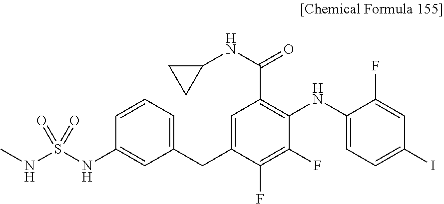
S(=O)(=O)(NC)NC1=CC(CC2=CC(C(NC3CC3)=O)=C(NC3=CC=C(I)C=C3F)C(F)=C2F)=CC=C1
